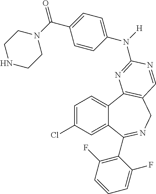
C1=C(Cl)C=C2C(=C1)C1=C(CN=C2C2=C(F)C=CC=C2F)C=NC(N(C2=CC=C(C(N3CCNCC3)=O)C=C2)[H])=N1
